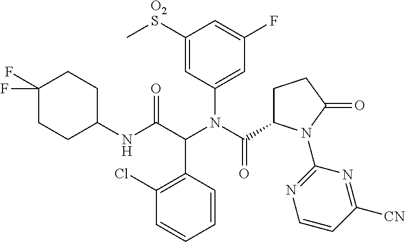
C1(Cl)=C(C(C(NC2CCC(F)(F)CC2)=O)N(C(C2CCC(=O)N2C2=NC=CC([CN])=N2)=O)C2=CC(F)=CC([O2S]C)=C2)C=CC=C1
